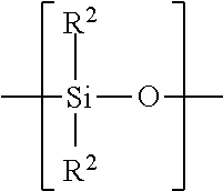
C[Si](OC)([R2])[R2]
